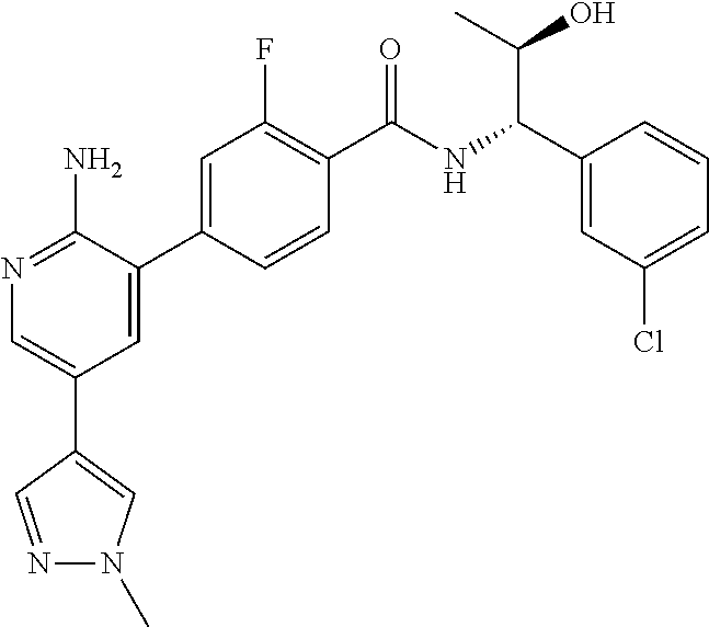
N1=C(N)C(C2=CC(F)=C(C(NC(C3=CC(Cl)=CC=C3)C(O)C)=O)C=C2)=CC(C2=CN(C)N=C2)=C1
